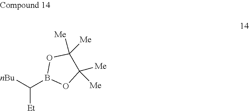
[nBu]C([Et])B1OC([Me])([Me])C([Me])([Me])O1
